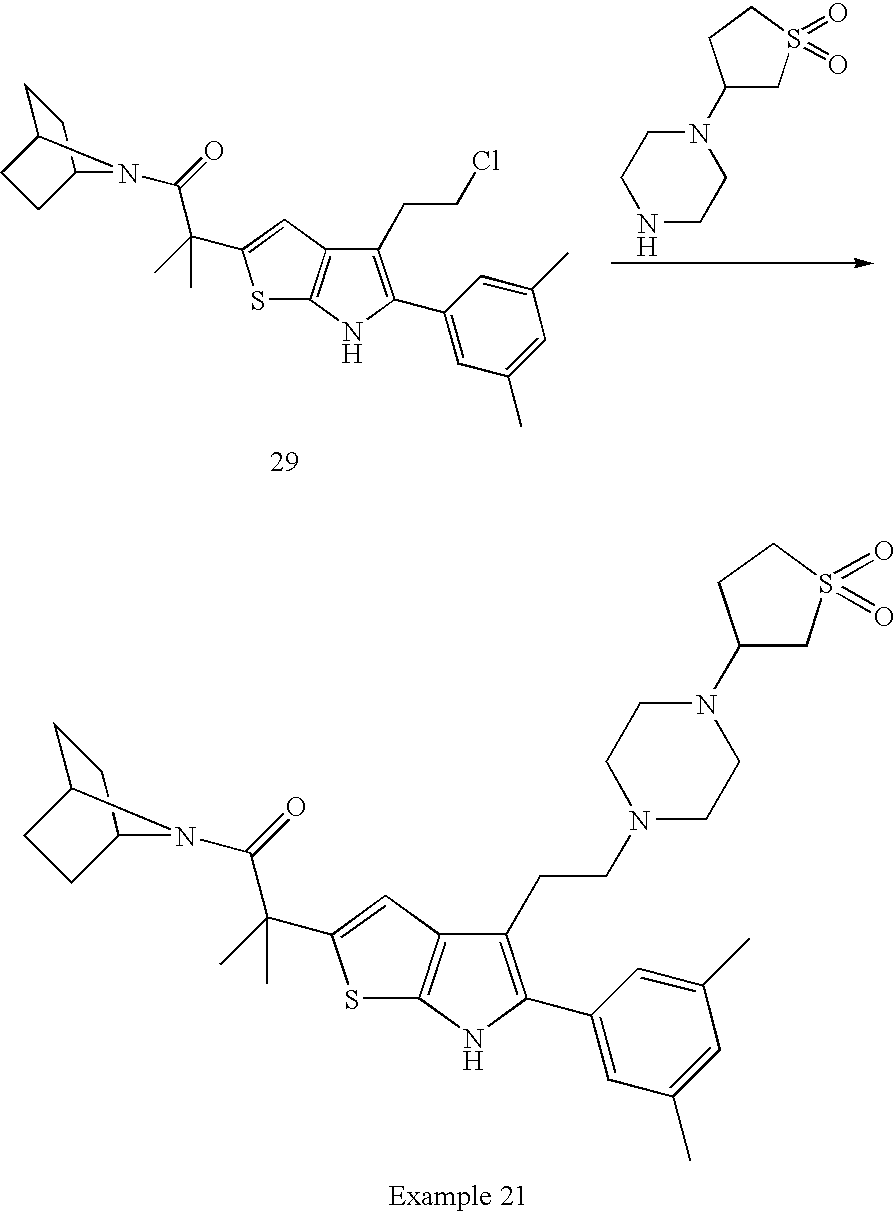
S1C2=C(C=C1C(C)(C(=O)N1C3CCC1CC3)C)C(CCCl)=C(C1=CC(C)=CC(C)=C1)N2.N1CCN(C2CS(=O)(=O)CC2)CC1.S1C2=C(C=C1C(C)(C(=O)N1C3CCC1CC3)C)C(CCN1CCN(C3CS(=O)(=O)CC3)CC1)=C(C1=CC(C)=CC(C)=C1)N2
